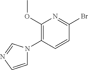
COC1=C(N2C=CN=C2)C=CC(Br)=N1
